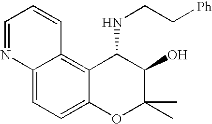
C1=C2C(=C3C(=C1)OC(C)(C)C(O)C3NCC[Ph])C=CC=N2
